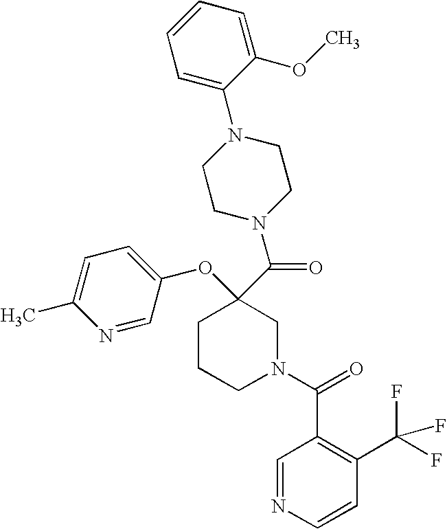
C1CCN(C(=O)C2=C(C(F)(F)F)C=CN=C2)CC1(C(N1CCN(C2=CC=CC=C2OC)CC1)=O)OC1=CC=C(C)N=C1
